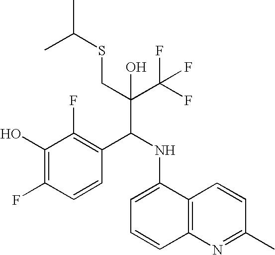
C1(O)=C(F)C=CC(C(NC2=CC=CC3=C2C=CC(C)=N3)C(C(F)(F)F)(CSC(C)C)O)=C1F
